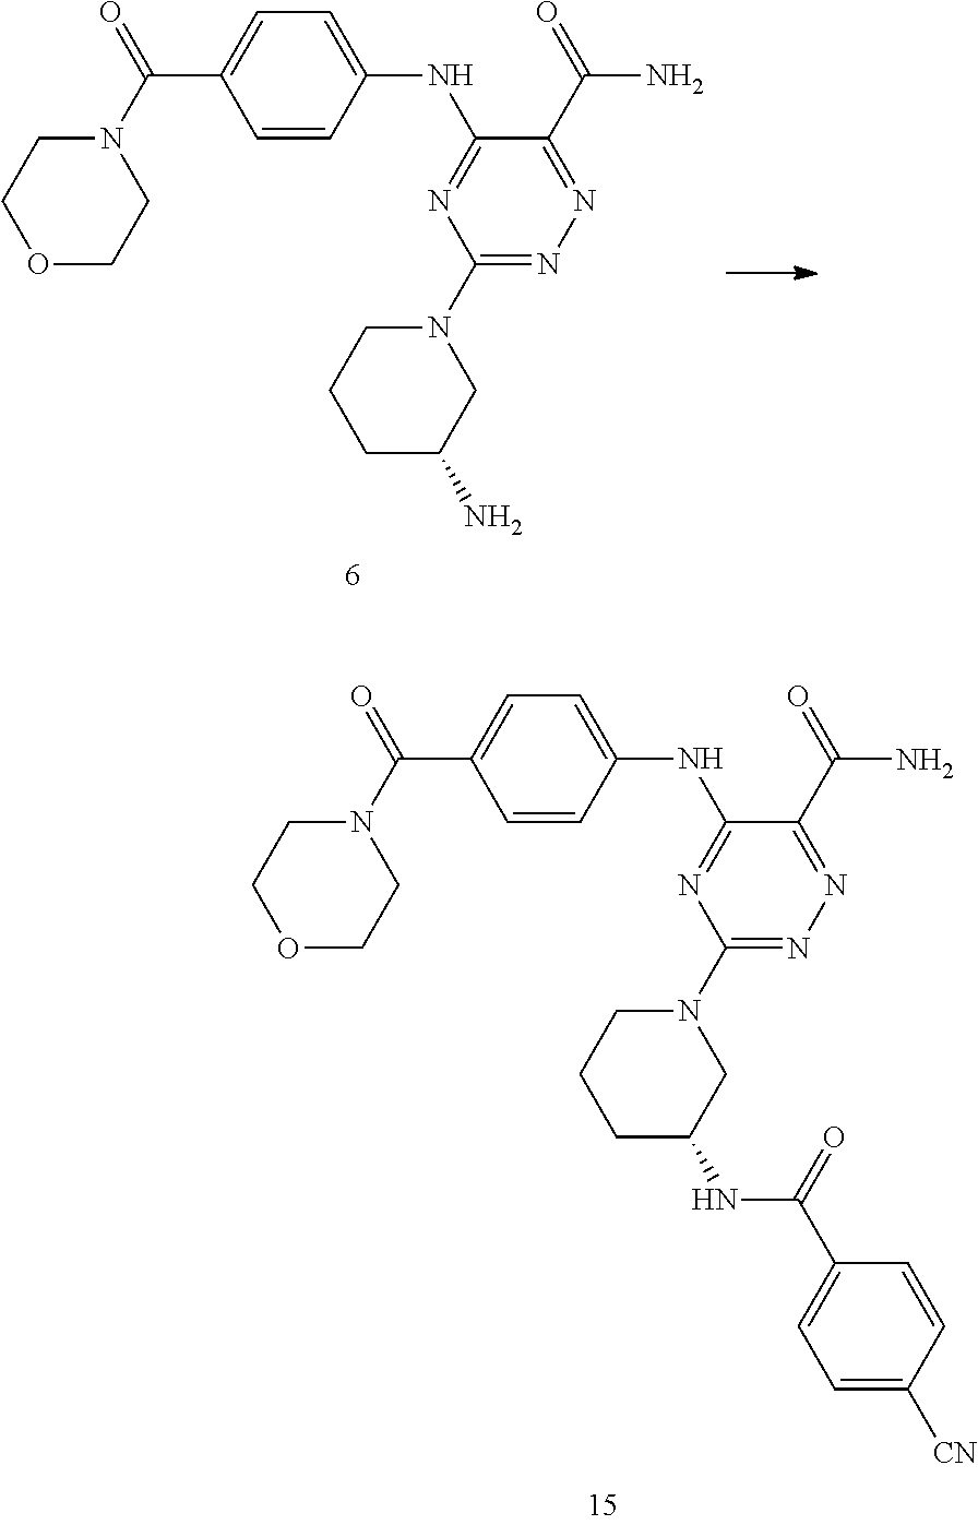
C1=C(C(N2CCOCC2)=O)C=CC(NC2=NC(N3CCCC(N)C3)=NN=C2C(N)=O)=C1.C1=C(C(=O)N2CCOCC2)C=CC(NC2=NC(N3CCCC(NC(C4=CC=C([CN])C=C4)=O)C3)=NN=C2C(=O)N)=C1
